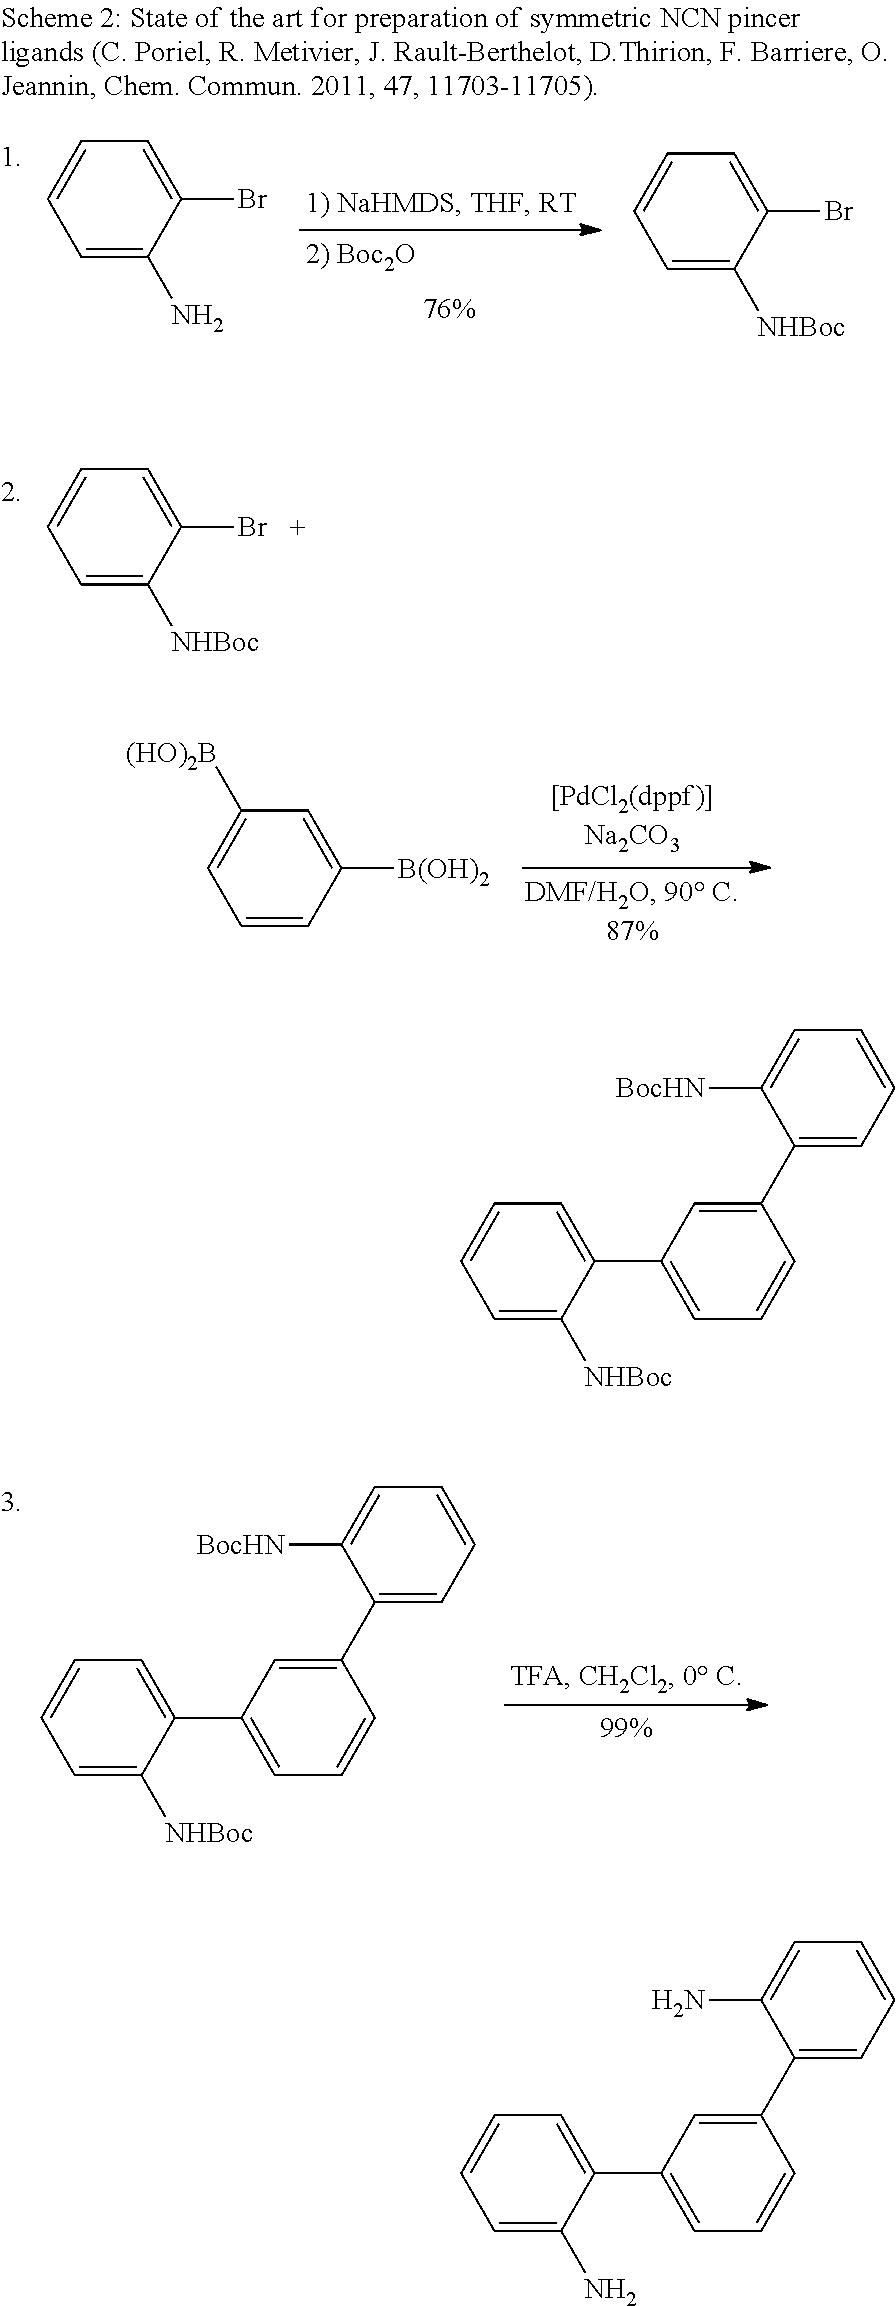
C1=C(N)C(Br)=CC=C1.C1=C([NHBoc])C(Br)=CC=C1.C1=C([NHBoc])C(Br)=CC=C1.C1=CC([B(OH)2])=CC([(HO)2B])=C1.C1(C2=CC(C3=CC=CC=C3[NHBoc])=CC=C2)=CC=CC=C1[BocHN].C1(C2=CC(C3=CC=CC=C3[NHBoc])=CC=C2)=CC=CC=C1[BocHN].C1(C2=CC(C3=CC=CC=C3N)=CC=C2)=CC=CC=C1N
